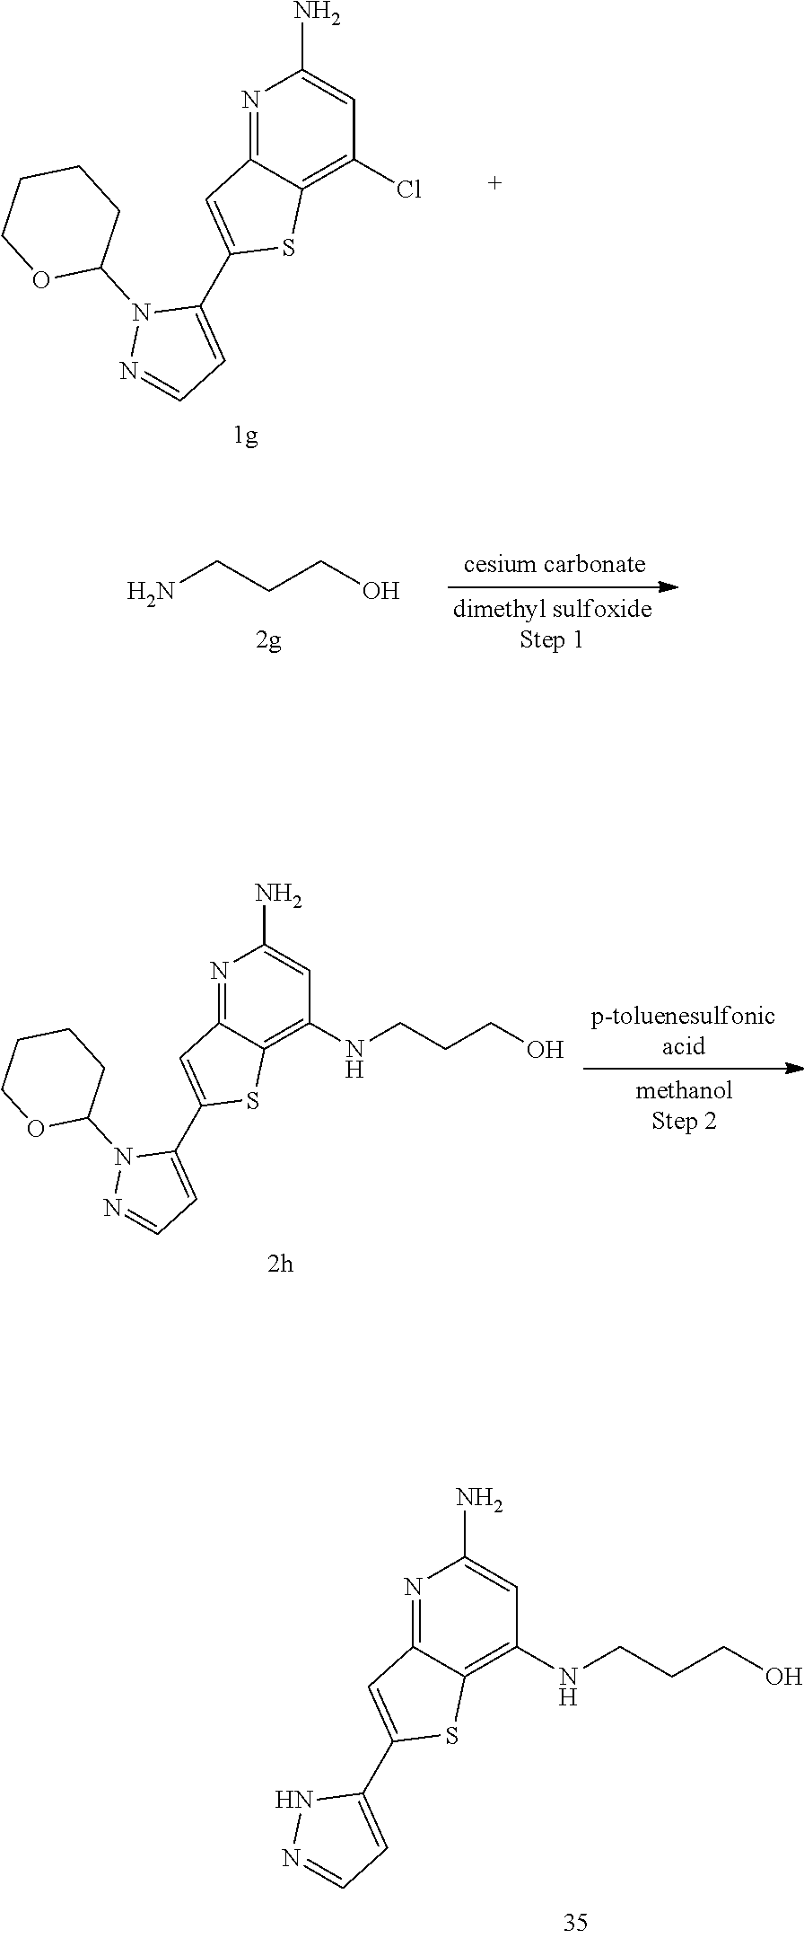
N1=C2C(=C(NCCCO)C=C1N)SC(C1=CC=NN1)=C2.N1=C2C(=C(Cl)C=C1N)SC(C1=CC=NN1C1CCCCO1)=C2.NCCCO.N1=C2C(=C(NCCCO)C=C1N)SC(C1=CC=NN1C1CCCCO1)=C2
